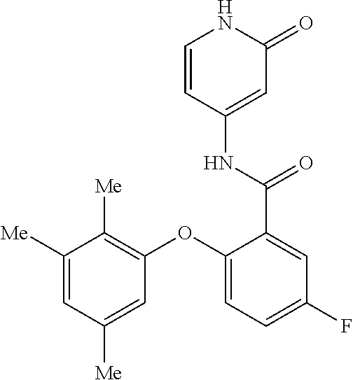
C1=CC(NC(=O)C2=CC(F)=CC=C2OC2=C([Me])C([Me])=CC([Me])=C2)=CC(=O)N1
